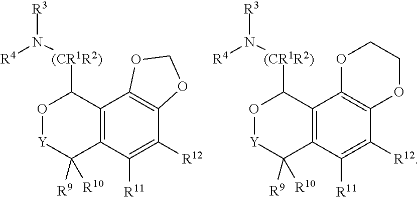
C12=C(C([R11])=C([R12])C3=C1OCO3)C([R9])([R10])[Y]OC2[(CR1R2)]N([R3])[R4].C12=C(C([R11])=C([R12])C3=C1OCCO3)C([R9])([R10])[Y]OC2[(CR1R2)]N([R3])[R4]
